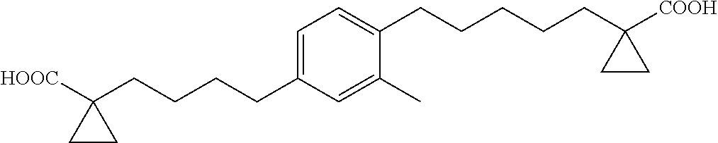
C1=C(CCCCC2([HOOC])CC2)C=C(C)C(CCCCCC2([COOH])CC2)=C1
